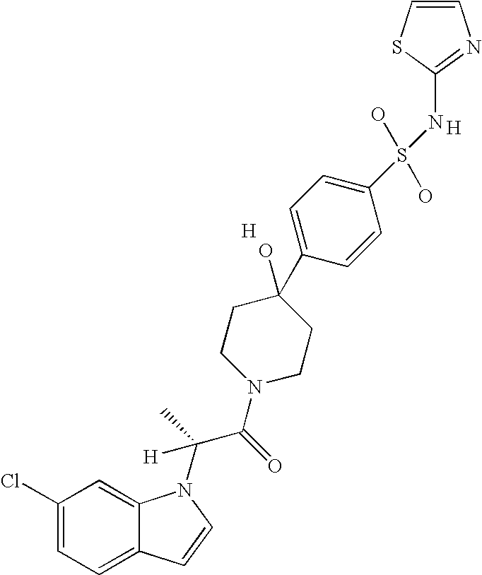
C1(Cl)=CC=C2C(=C1)N(C(C(N1CCC(O)(C3=CC=C(S(O)(O)NC4=NC=CS4)C=C3)CC1)=O)(C)[H])C=C2.[H].[H]
